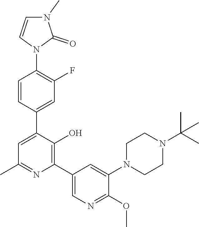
C1=CC(C2=CC(C)=NC(C3=CN=C(OC)C(N4CCN(C(C)(C)C)CC4)=C3)=C2O)=CC(F)=C1N1C(=O)N(C)C=C1
